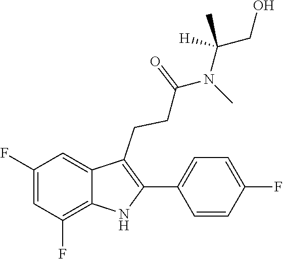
C1(C2=C(CCC(=O)N(C(CO)(C)[H])C)C3=CC(F)=CC(F)=C3N2)=CC=C(F)C=C1
